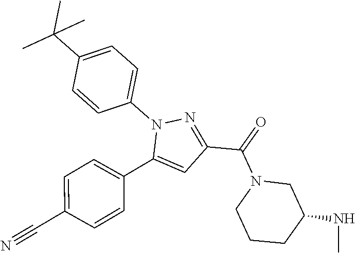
C1=C(C#N)C=CC(C2=CC(C(=O)N3CCCC(NC)C3)=NN2C2=CC=C(C(C)(C)C)C=C2)=C1
